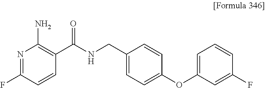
N1=C(F)C=CC(C(NCC2=CC=C(OC3=CC=CC(F)=C3)C=C2)=O)=C1N
